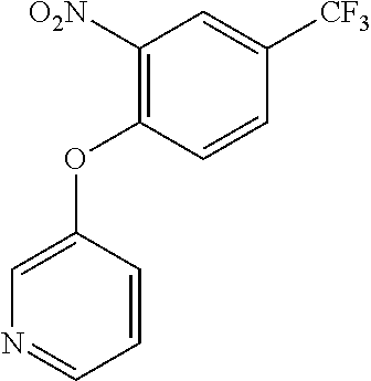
[O2N]C1=C(OC2=CN=CC=C2)C=CC([CF3])=C1
